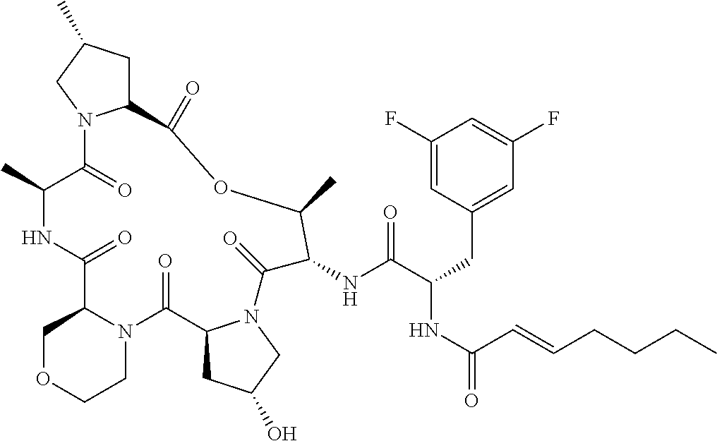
C1OCCN2C1C(=O)NC(C)C(=O)N1C(CC(C)C1)C(=O)OC(C)C(NC(C(CC1=CC(F)=CC(F)=C1)NC(=O)C=CCCCC)=O)C(=O)N1C(C2=O)CC(O)C1
